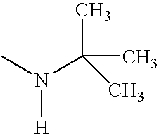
CC(C)(N(C)[H])C
